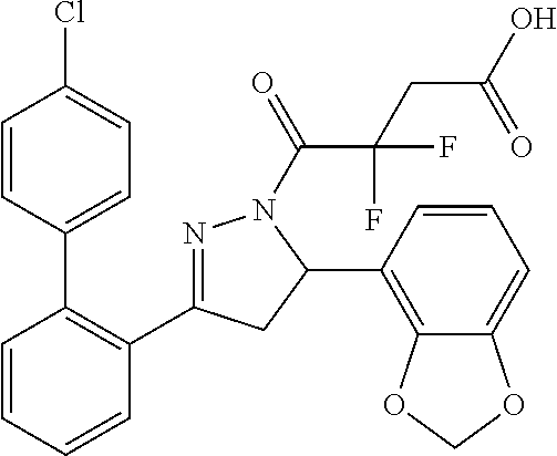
C1=CC(C2=C(C3=NN(C(=O)C(CC(O)=O)(F)F)C(C4=C5C(=CC=C4)OCO5)C3)C=CC=C2)=CC=C1Cl
